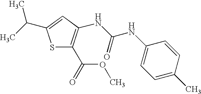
S1C(C(OC)=O)=C(NC(NC2=CC=C(C)C=C2)=O)C=C1C(C)C
